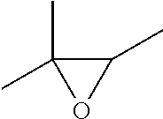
C1(C)C(C)(C)O1
